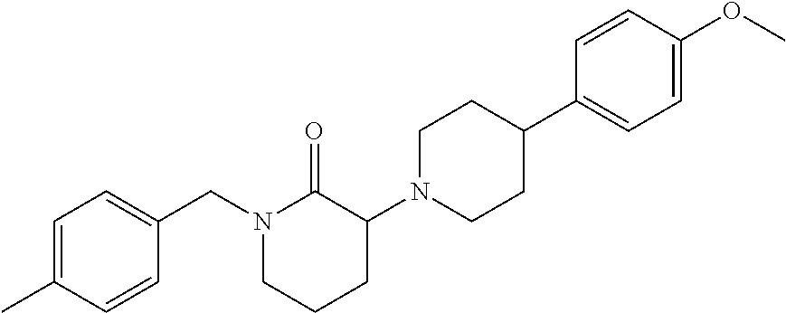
C1=C(C)C=CC(CN2CCCC(N3CCC(C4=CC=C(OC)C=C4)CC3)C2=O)=C1
